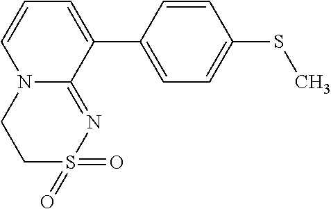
N12C(=NS(=O)(=O)CC1)C(C1=CC=C(SC)C=C1)=CC=C2
